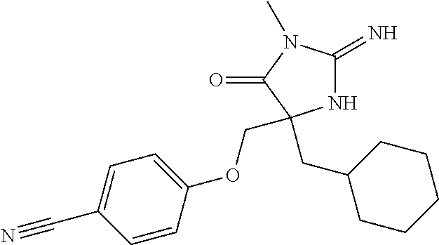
N1C(=N)N(C)C(=O)C1(CC1CCCCC1)COC1=CC=C(C#N)C=C1
